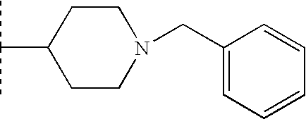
CC(C)C1CCN(CC2=CC=CC=C2)CC1
